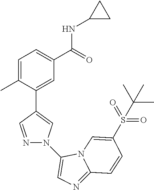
C1=C(C)C(C2=CN(C3=CN=C4N3C=C(S(=O)(=O)C(C)(C)C)C=C4)N=C2)=CC(C(=O)NC2CC2)=C1
